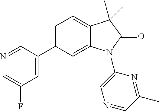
C1=C(C2=CC(F)=CN=C2)C=C2C(=C1)C(C)(C)C(=O)N2C1=CN=CC(C)=N1
